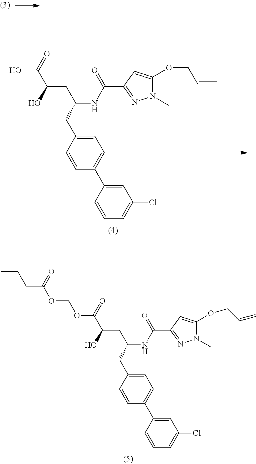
OC(C(O)CC(NC(C1=NN(C)C(OCC=C)=C1)=O)CC1=CC=C(C2=CC(Cl)=CC=C2)C=C1)=O.O(COC(C(O)CC(NC(C1=NN(C)C(OCC=C)=C1)=O)CC1=CC=C(C2=CC(Cl)=CC=C2)C=C1)=O)C(=O)CCC
